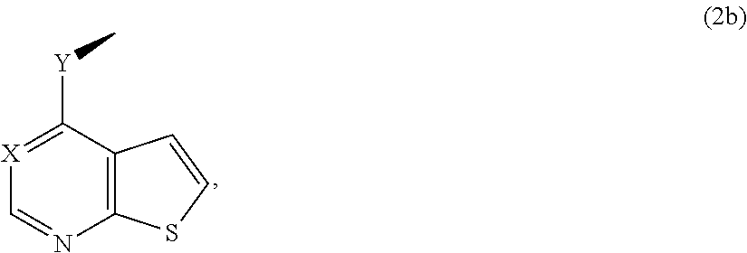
[X]1=C([Y]C)C2=C(N=C1)SC=C2
